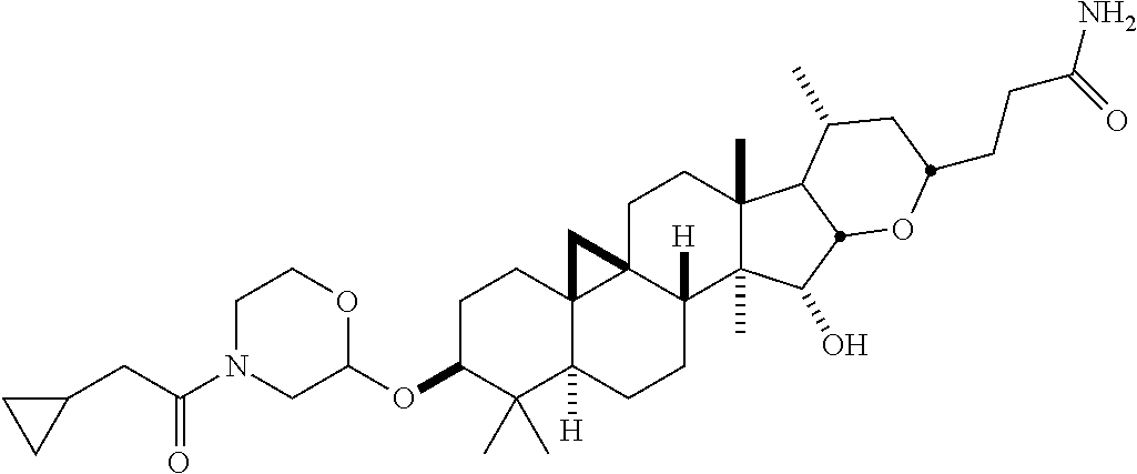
C(C(N1CC(OC2C(C)(C)C3([H])C4(CC2)C2(CCC5(C)C(C)(C(O)C6C5C(C)CC(CCC(N)=O)O6)C2([H])CC3)C4)OCC1)=O)C1CC1
